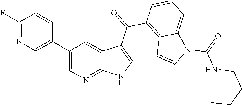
C1(C2=CN=C(F)C=C2)=CN=C2C(=C1)C(C(=O)C1=C3C(=CC=C1)N(C(=O)NCCCC)C=C3)=CN2
